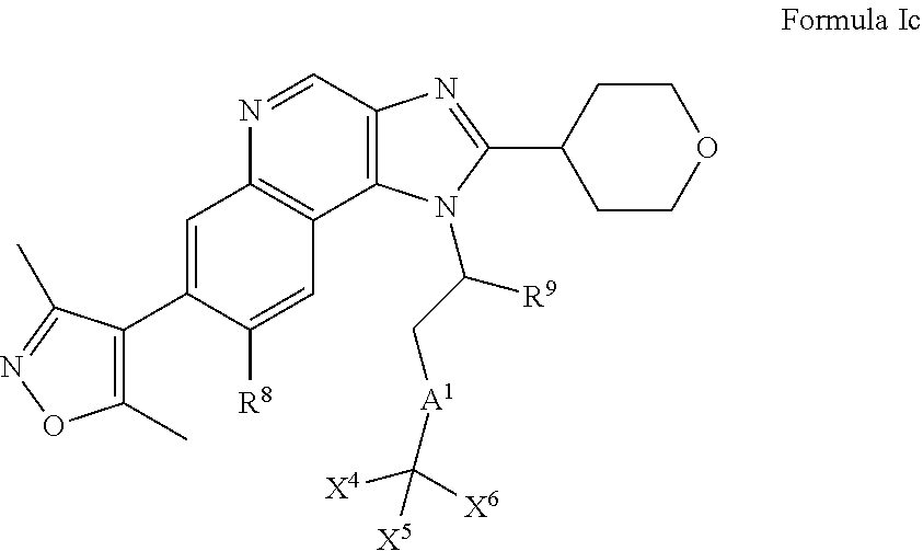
C1CC(C2=NC3=C(C4=C(N=C3)C=C(C3=C(C)ON=C3C)C([R8])=C4)N2C([R9])C[A1]C([X5])([X4])[X6])CCO1
